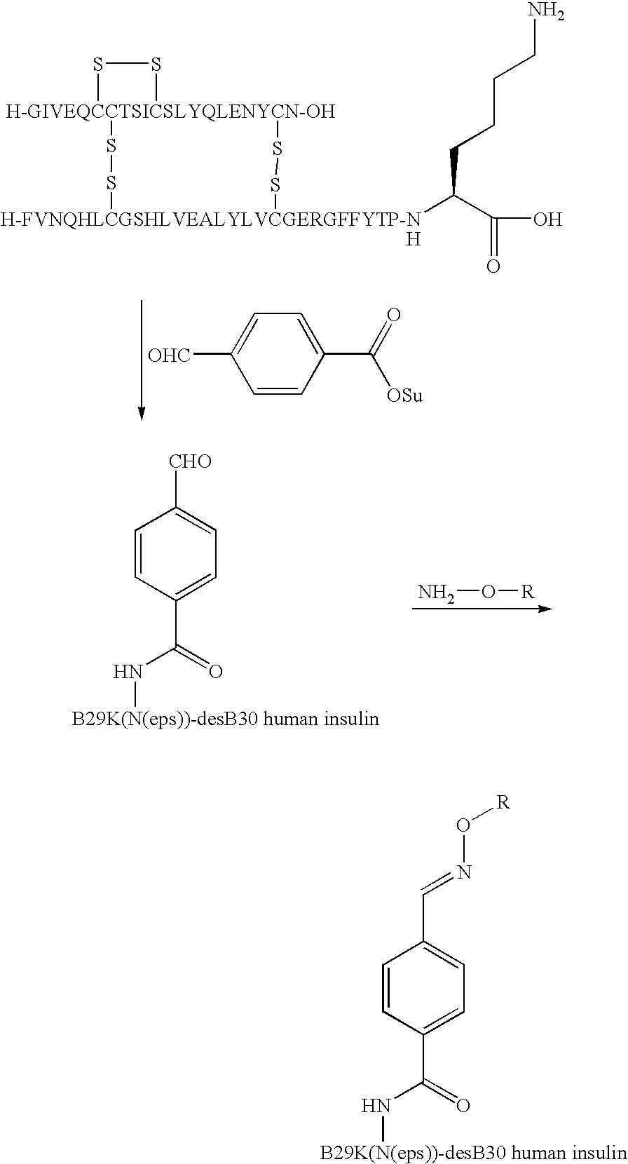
[H-FVNQHLCGSHLVEALYLVCGERGFFYTP-NH]1(C(C(O)=O)CCCCN)SS[H-GIVEQCCTSICSLYQLENYCN-OH]2(SS2)SS1.C1=CC(C(=O)[OSu])=CC=C1[OHC].NO[R].C1=CC(C(=O)N[B29K(N(eps))-desB30 human insulin])=CC=C1[CHO].C1=CC(C(=O)N[B29K(N(eps))-desB30 human insulin])=CC=C1C=NO[R]
